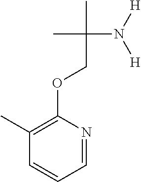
C1=NC(OCC(C)(N([H])[H])C)=C(C)C=C1
